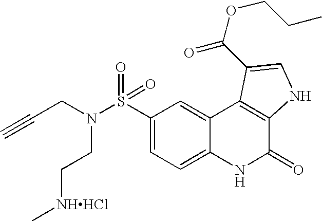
N(S(C1=CC=C2C(=C1)C1=C(C(=O)N2)NC=C1C(OCCC)=O)(=O)=O)(CC#C)CC[NHHCl]C
